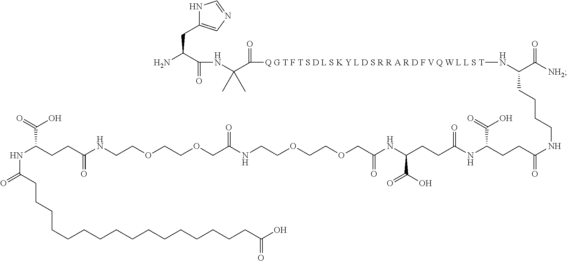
NC(C(NC(C([Q G T F T S D L S K Y L D S R R A R D F V Q W L L S T]NC(CCCCNC(=O)CCC(NC(CCC(NC(COCCOCCNC(COCCOCCNC(CCC(NC(=O)CCCCCCCCCCCCCCCCC(O)=O)C(O)=O)=O)=O)=O)C(O)=O)=O)C(=O)O)C(=O)[NH2])=O)(C)C)=O)CC1=CN=CN1
